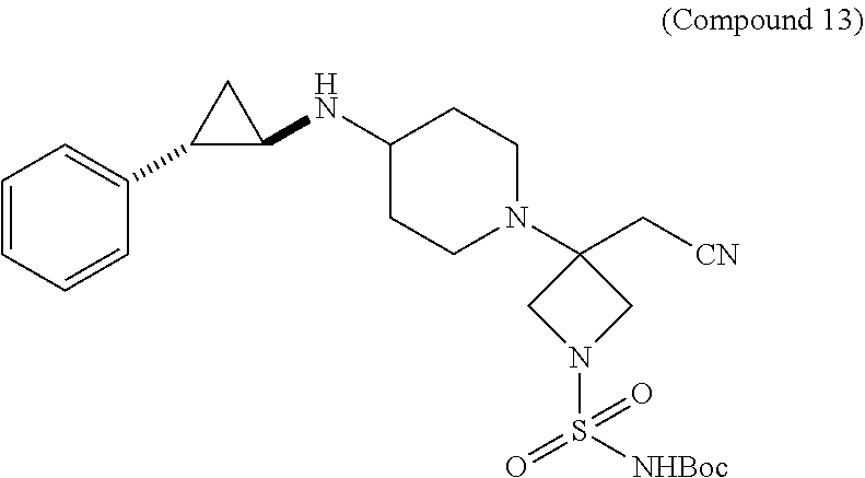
C1=CC=CC(C2C(NC3CCN(C4(C[CN])CN(S([NHBoc])(=O)=O)C4)CC3)C2)=C1
